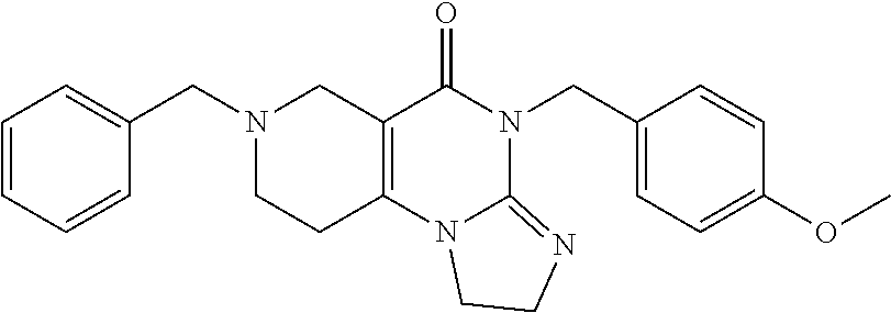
C1=CC=CC(CN2CCC3=C(C2)C(=O)N(CC2=CC=C(OC)C=C2)C2=NCCN32)=C1
